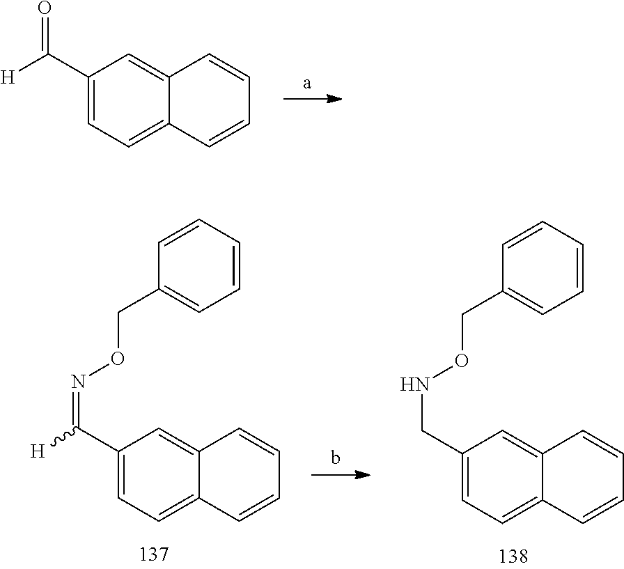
C1(C([H])=O)=CC=C2C(=C1)C=CC=C2.C1(CNOCC2=CC=CC=C2)=CC=C2C(=C1)C=CC=C2.C1(C([H])=NOCC2=CC=CC=C2)=CC=C2C(=C1)C=CC=C2
